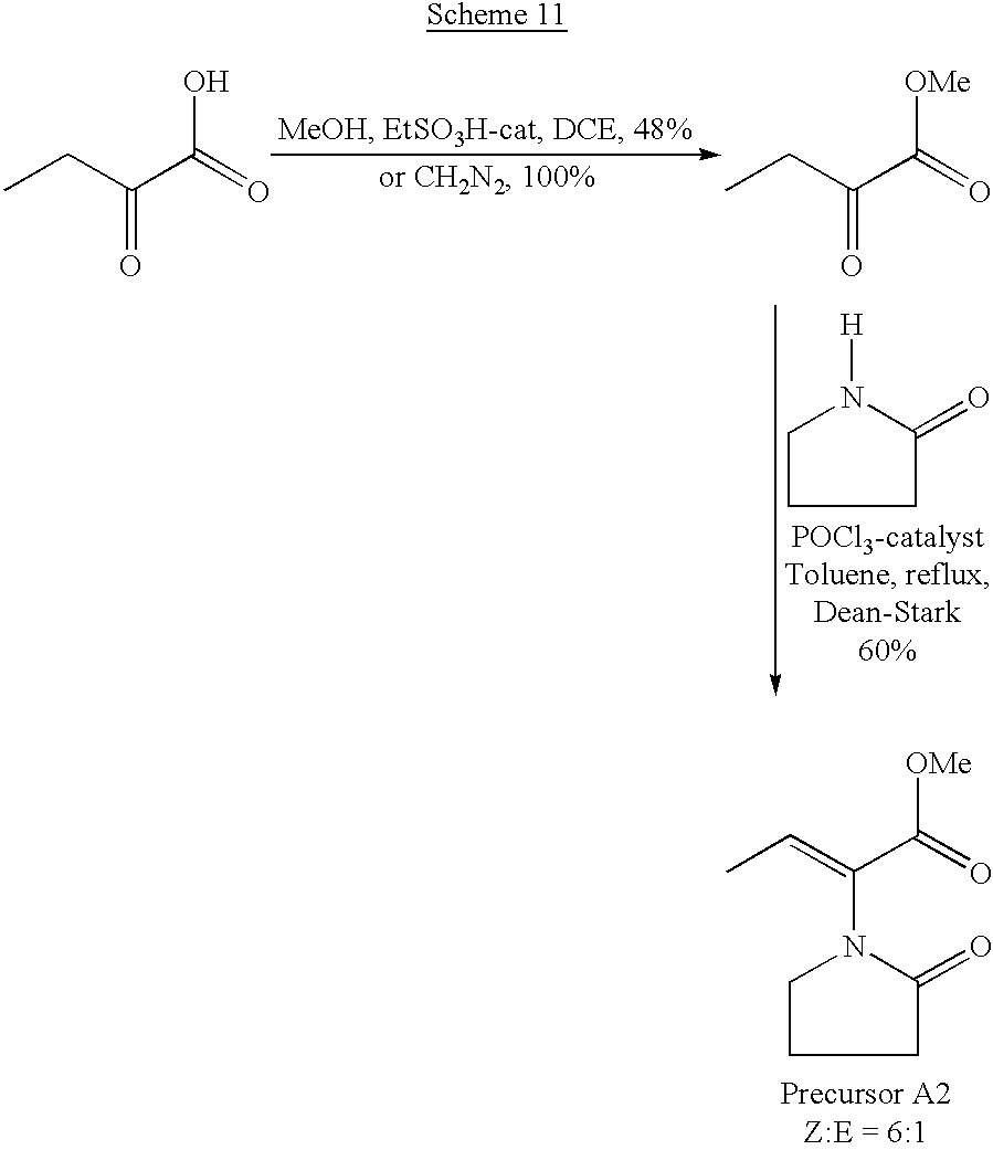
CC=C(C([OMe])=O)N1CCCC1=O.CCC(C(=O)O)=O.CCC(C(=O)[OMe])=O.[H]N1CCCC1=O
